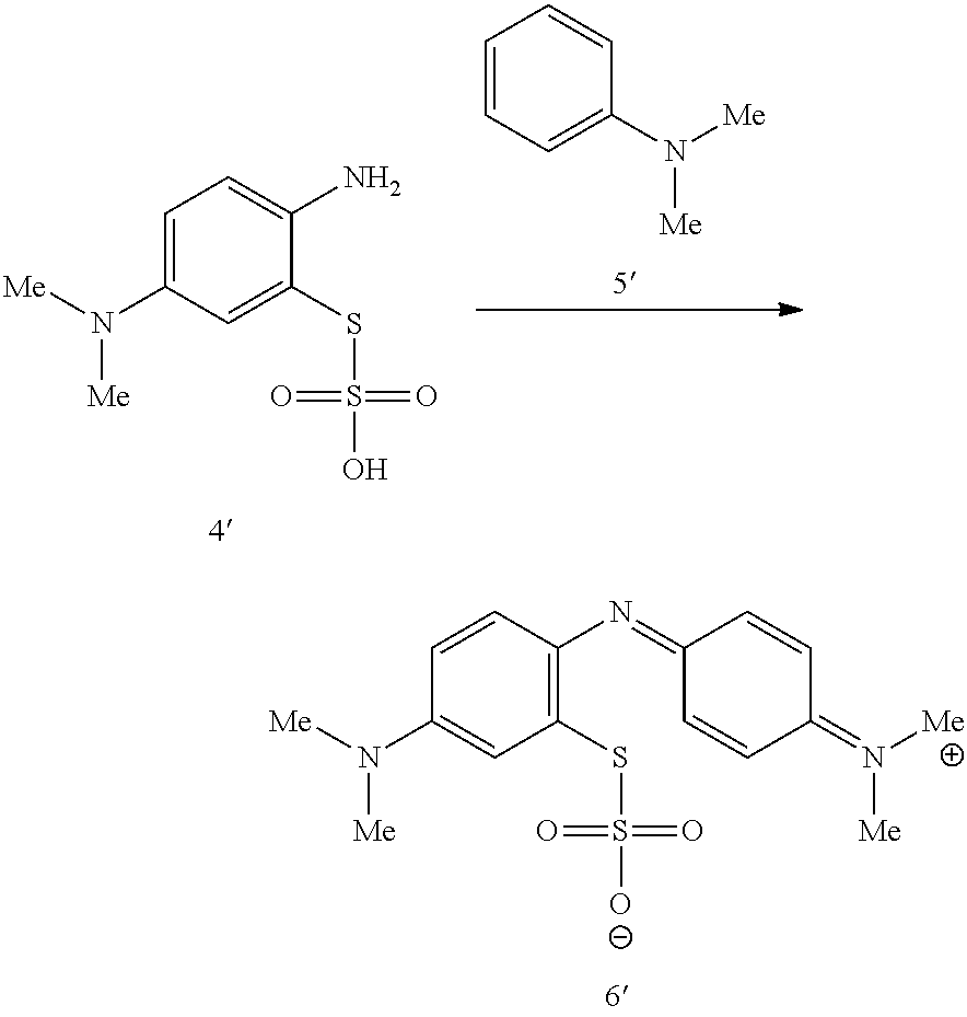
C1=CC(N=C2C=CC(=N([Me])[Me])C=C2)=C(SS([O-])(=O)=O)C=C1N([Me])[Me].C1=C(N([Me])[Me])C=C(SS(O)(=O)=O)C(N)=C1.C1=CC=C(N([Me])[Me])C=C1
